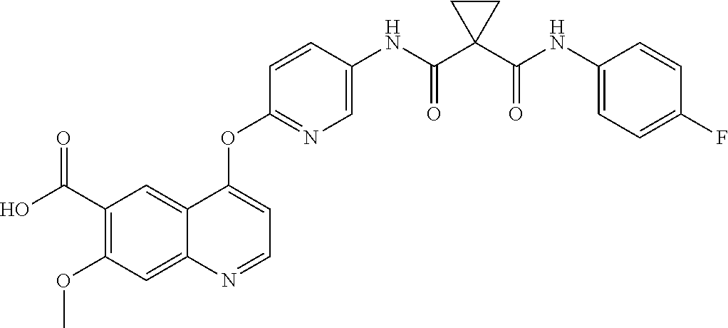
C1(OC)=C(C(O)=O)C=C2C(=C1)N=CC=C2OC1=NC=C(NC(C2(C(NC3=CC=C(F)C=C3)=O)CC2)=O)C=C1
